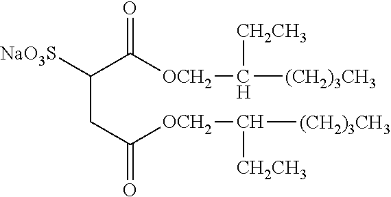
C(CC([OCH2]C([(CH2)3CH3])[CH2CH3])=O)(C([OCH2]C([(CH2)3CH3])[CH2CH3])=O)[NaO3S]
